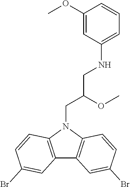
C12=C(N(CC(OC)CNC3=CC=CC(OC)=C3)C3=C1C=C(Br)C=C3)C=CC(Br)=C2
